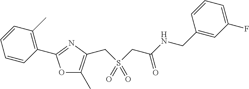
C1=CC(C)=C(C2=NC(CS(CC(=O)NCC3=CC(F)=CC=C3)(=O)=O)=C(C)O2)C=C1
